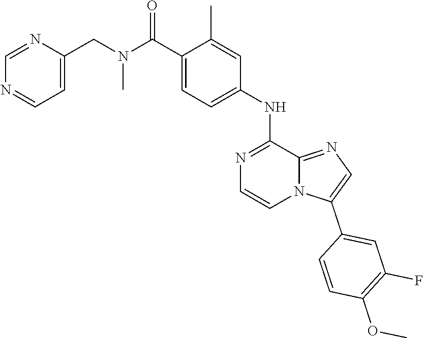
C(C1=CC=C(NC2=NC=CN3C2=NC=C3C2=CC(F)=C(OC)C=C2)C=C1C)(N(CC1=CC=NC=N1)C)=O
